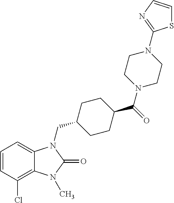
C1=CC(Cl)=C2C(=C1)N(CC1CCC(C(=O)N3CCN(C4=NC=CS4)CC3)CC1)C(=O)N2C
